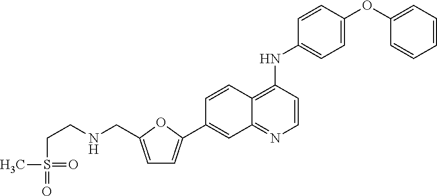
C1=CC2=C(NC3=CC=C(OC4=CC=CC=C4)C=C3)C=CN=C2C=C1C1=CC=C(CNCCS(C)(=O)=O)O1
